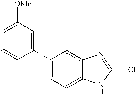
C1=C([OMe])C=C(C2=CC=C3C(=C2)N=C(Cl)N3)C=C1
